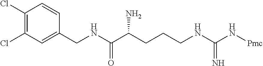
C1(Cl)=C(Cl)C=C(CNC(C(CCCNC(N[Pmc])=N)N)=O)C=C1
